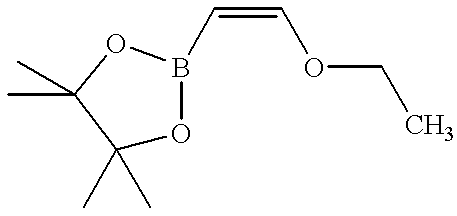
C1(C)(C)OB(C=COCC)OC1(C)C
